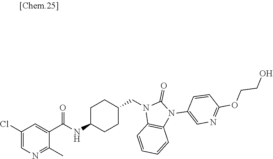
N1(CC2CCC(NC(=O)C3=CC(Cl)=CN=C3C)CC2)C2=C(N(C3=CN=C(OCCO)C=C3)C1=O)C=CC=C2
